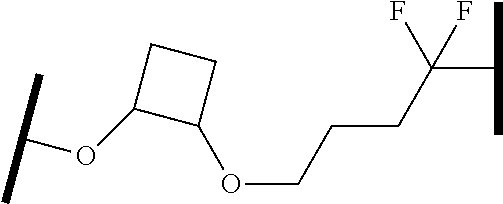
C1(OC(C)C)C(OCCCC(F)(C(C)C)F)CC1
